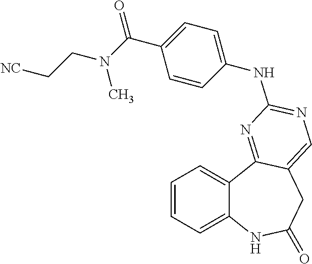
C1=CC=C2C(=C1)C1=NC(NC3=CC=C(C(=O)N(CC[NC])C)C=C3)=NC=C1CC(=O)N2
